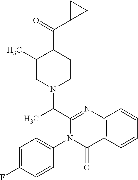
C1(C)CN(C(C2=NC3=C(C(=O)N2C2=CC=C(F)C=C2)C=CC=C3)C)CCC1C(=O)C1CC1
